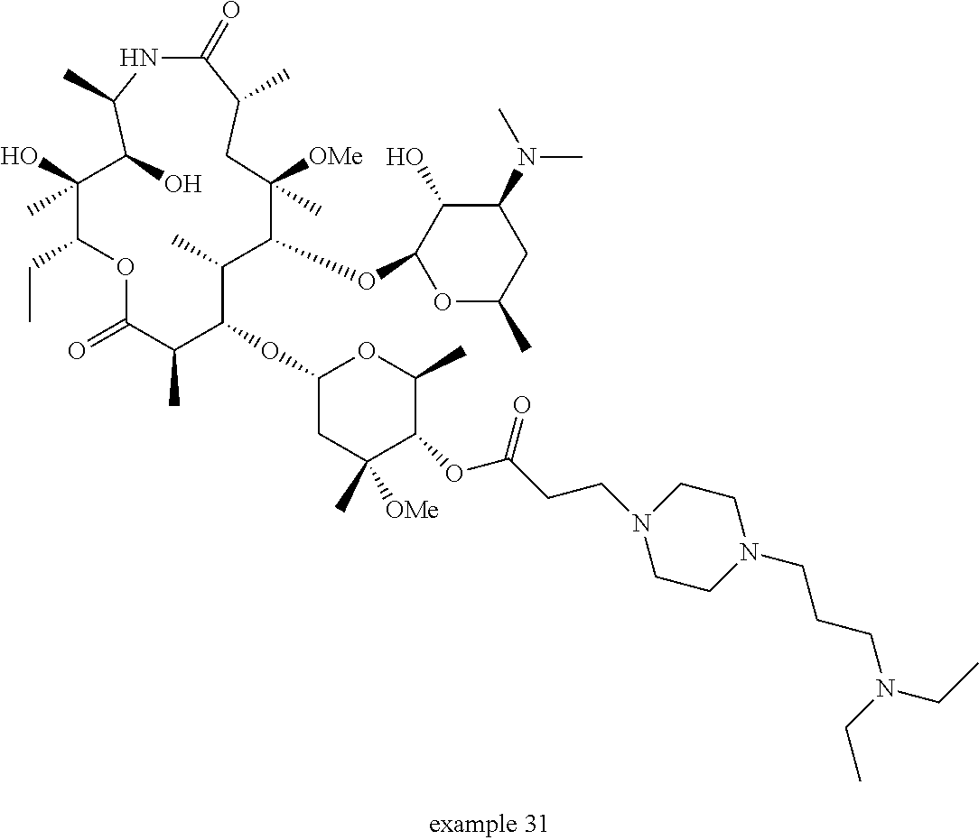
C1(OC2C(C)C(OC3OC(C)CC(N(C)C)C3O)C([OMe])(C)CC(C)C(=O)NC(C)C(O)C(C)(O)C(CC)OC(=O)C2C)CC(C)([OMe])C(OC(CCN2CCN(CCCN(CC)CC)CC2)=O)C(C)O1
